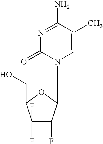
C1(F)(F)C(F)C(N2C=C(C)C(N)=NC2=O)OC1CO
